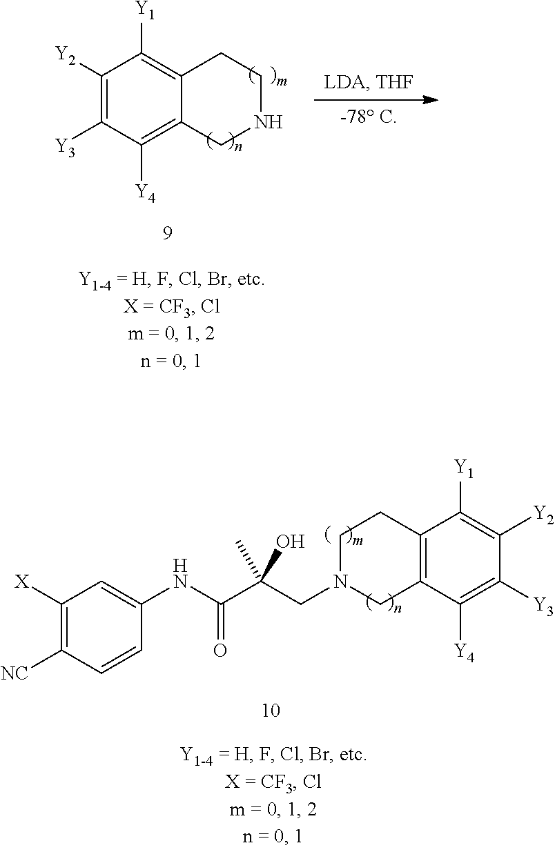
C1([Y2])=C([Y3])C([Y4])=C2C(=C1[Y1])CCNC2.C1([X])=C([NC])C=CC(NC(C(CN2CC3=C(CC2)C([Y1])=C([Y2])C([Y3])=C3[Y4])(C)O)=O)=C1
